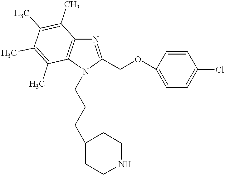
N1=C(COC2=CC=C(Cl)C=C2)N(CCCC2CCNCC2)C2=C1C(C)=C(C)C(C)=C2C
